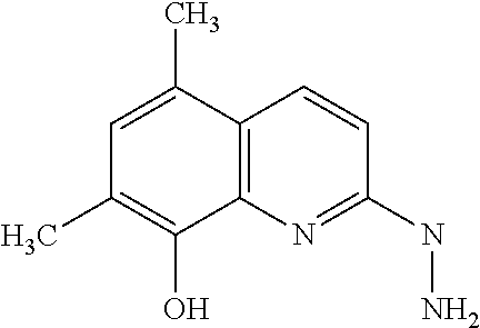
C1=C(C)C2=C(C(O)=C1C)N=C(NN)C=C2
